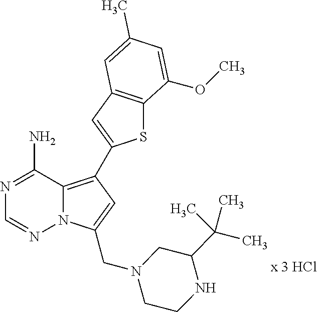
S1C2=C(C=C1C1=C3N(N=CN=C3N)C(CN3CC(C(C)(C)C)NCC3)=C1)C=C(C)C=C2OC
